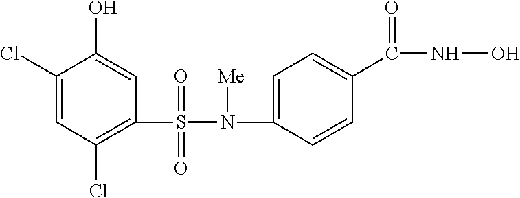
C1(Cl)=CC(Cl)=C(S(=O)(=O)N(C2=CC=C(C(=O)NO)C=C2)[Me])C=C1O
